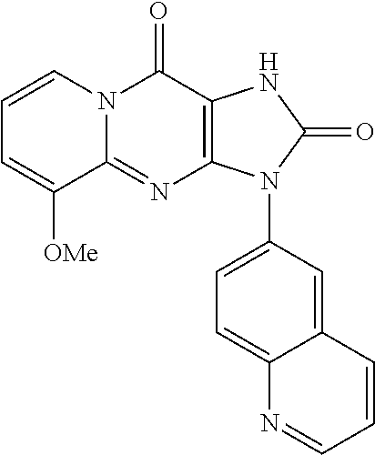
C1=CC=C([OMe])C2=NC3=C(C(=O)N12)NC(=O)N3C1=CC=C2C(=C1)C=CC=N2
